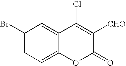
C12=CC(Br)=CC=C1OC(=O)C([CHO])=C2Cl
